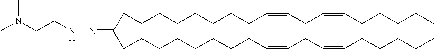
N(=C(CCCCCCCCC=CCC=CCCCCC)CCCCCCCCC=CCC=CCCCCC)NCCN(C)C
